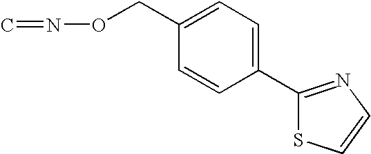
C=NOCC1=CC=C(C2=NC=CS2)C=C1
